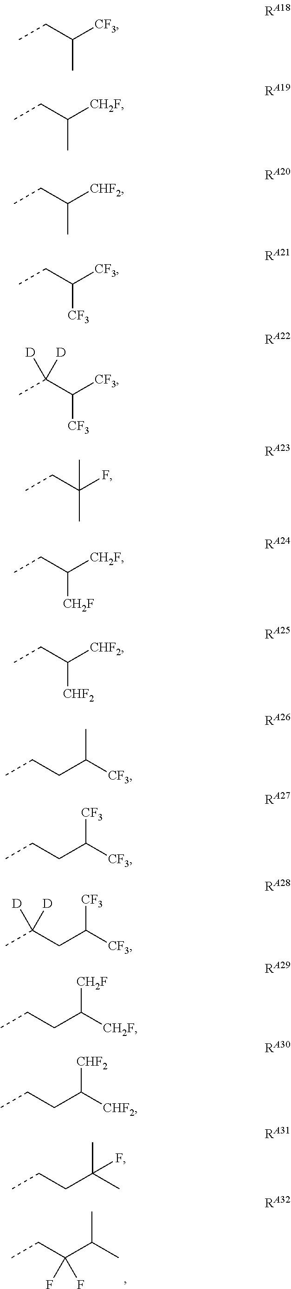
C(C)(C(CC)(F)F)C.C(C([CF3])C)C.C(C([CH2F])C)C.C(C([CHF2])C)C.C(C([CF3])[CF3])C.C(C([CF3])[CF3])(C)([D])[D].C(C(F)(C)C)C.C(C([CH2F])[CH2F])C.C(C([CHF2])[CHF2])C.C(C([CF3])C)CC.C(C([CF3])[CF3])CC.C(C([CF3])[CF3])C(C)([D])[D].C(C([CH2F])[CH2F])CC.C(C([CHF2])[CHF2])CC.C(C(C)(C)F)CC
